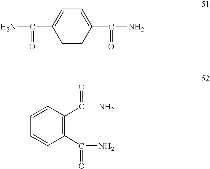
C1=CC(C(N)=O)=CC=C1C(N)=O.C1=CC=CC(C(N)=O)=C1C(N)=O
